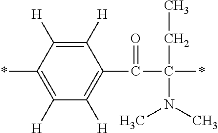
C1([H])=C(*)C([H])=C([H])C(C(C(*)(CC)N(C)C)=O)=C1[H]
